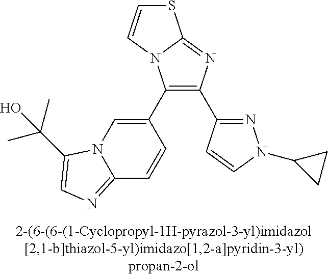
C1(C2=CN3C(=NC=C3C(C)(C)O)C=C2)=C(C2=NN(C3CC3)C=C2)N=C2N1C=CS2
